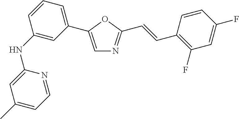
C1(NC2=CC(C3=CN=C(C=CC4=C(F)C=C(F)C=C4)O3)=CC=C2)=CC(C)=CC=N1
